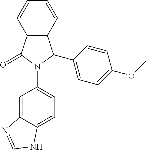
C12=C(C=CC=C1)C(C1=CC=C(OC)C=C1)N(C1=CC=C3C(=C1)N=CN3)C2=O
